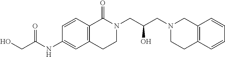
C1=CC2=C(C=C1NC(CO)=O)CCN(CC(O)CN1CCC3=C(C1)C=CC=C3)C2=O
